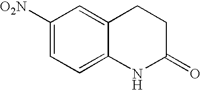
[O2N]C1=CC=C2C(=C1)CCC(=O)N2
